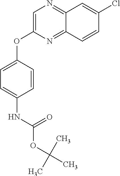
C1=C(OC2=CC=C(NC(OC(C)(C)C)=O)C=C2)N=C2C(=N1)C=C(Cl)C=C2
